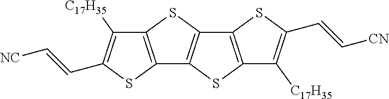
C12=C(SC3=C1SC1=C3SC(C=C[CN])=C1[C17H35])C([C17H35])=C(C=C[NC])S2
